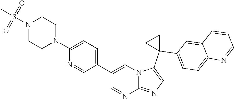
C1(N2CCN(S(=O)(=O)C)CC2)=CC=C(C2=CN3C(=NC=C3C3(C4=CC=C5C(=C4)C=CC=N5)CC3)N=C2)C=N1
